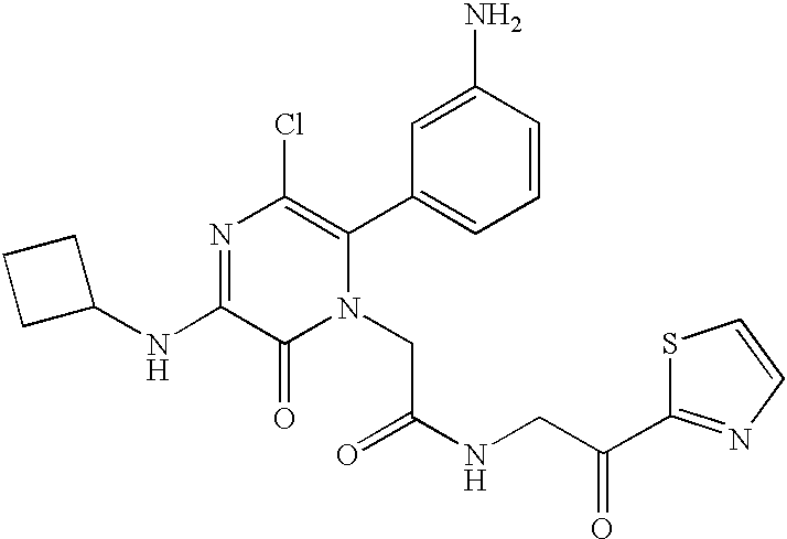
N1=C(NC2CCC2)C(=O)N(CC(=O)NCC(=O)C2=NC=CS2)C(C2=CC=CC(N)=C2)=C1Cl
